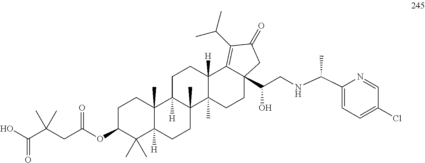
C1C(OC(CC(C(O)=O)(C)C)=O)C(C)(C)C2([H])C(C)(C1)C1([H])C(C)(CC2)C2(C)C([H])(CC1)C1=C(C(C)C)C(=O)CC1(C(CNC(C1=CC=C(Cl)C=N1)C)O)CC2
